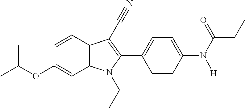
C1=CC2=C(C=C1OC(C)C)N(CC)C(C1=CC=C(N(C(CC)=O)[H])C=C1)=C2C#N
